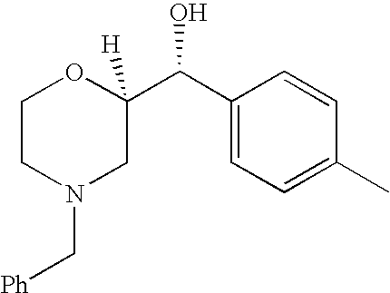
C1CN(C[Ph])CC(C(C2=CC=C(C)C=C2)O)([H])O1
